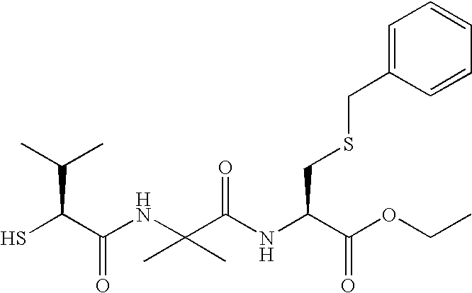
SC(C(NC(C(NC(C(OCC)=O)CSCC1=CC=CC=C1)=O)(C)C)=O)C(C)C
